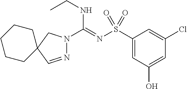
N1=CC2(CN1C(=NS(C1=CC(O)=CC(Cl)=C1)(=O)=O)NCC)CCCCC2
